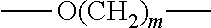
C[O(CH2)m]C
